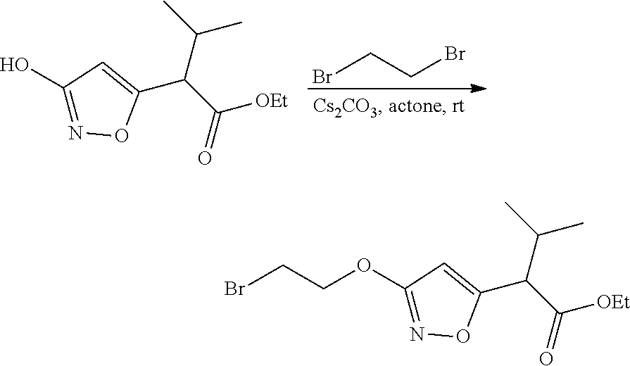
BrCCBr.C1(O)=NOC(C(C(C)C)C(=O)[OEt])=C1.BrCCOC1=NOC(C(C(C)C)C(=O)[OEt])=C1
